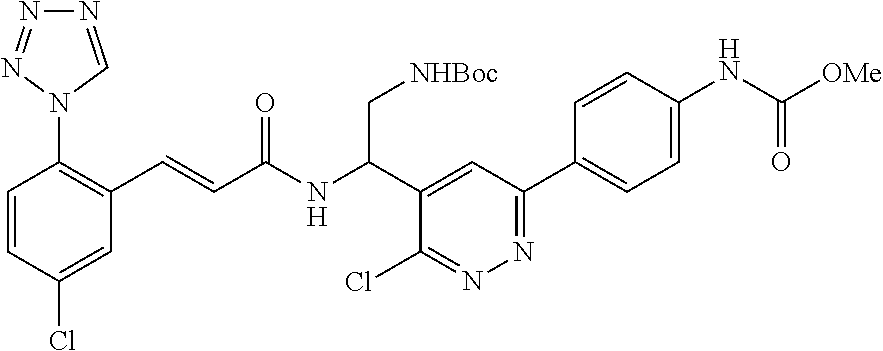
C1=CC(Cl)=CC(C=CC(NC(C2=CC(C3=CC=C(NC([OMe])=O)C=C3)=NN=C2Cl)C[NHBoc])=O)=C1N1C=NN=N1
